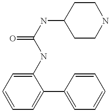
C1=CC=C(C2=CC=CC=C2)C(NC(NC2CCNCC2)=O)=C1
